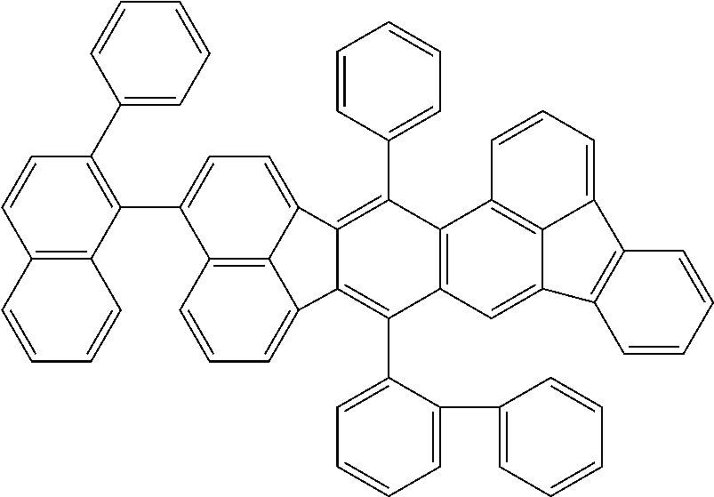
C1=CC=C2C3=C1C(C1=C(C4=CC=CC=C4)C=CC4=C1C=CC=C4)=CC=C3C1=C(C3=CC=CC=C3)C3=C(C(C4=CC=CC=C4C4=CC=CC=C4)=C21)C=C1C2=C3C=CC=C2C2=C1C=CC=C2
